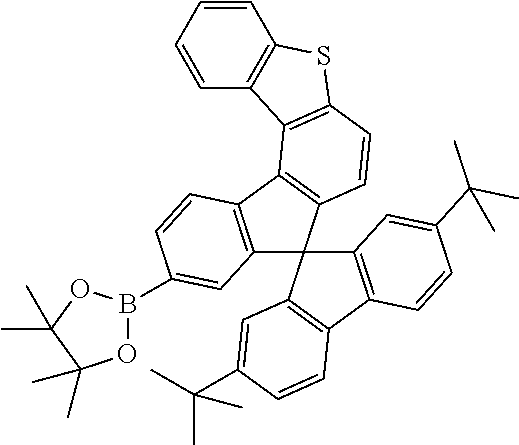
C12=C(C3=C(C14C1=C(C5=C4C=C(C(C)(C)C)C=C5)C=CC(C(C)(C)C)=C1)C=CC1=C3C3=C(S1)C=CC=C3)C=CC(B1OC(C)(C)C(C)(C)O1)=C2
